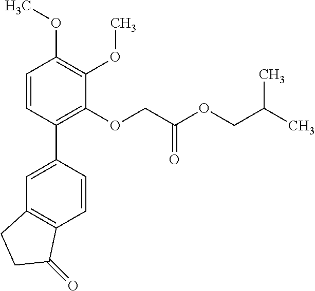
C1=C(C2=C(OCC(OCC(C)C)=O)C(OC)=C(OC)C=C2)C=CC2=C1CCC2=O
